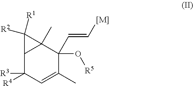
C12C([R4])([R3])C=C(C)C(C=C[[M]])(O[R5])C1(C)C2([R2])[R1]
